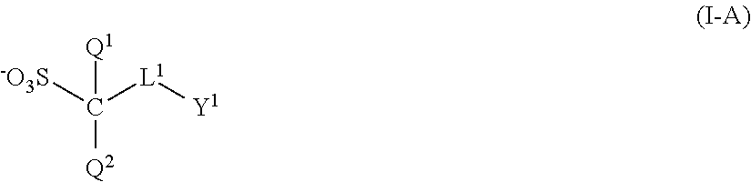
C([L1][Y1])([-O3S])([Q2])[Q1]
